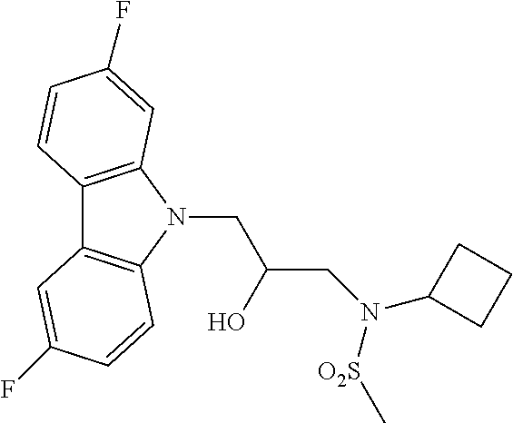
C12=C(N(CC(CN(C3CCC3)[O2S]C)O)C3=C1C=C(F)C=C3)C=C(F)C=C2
